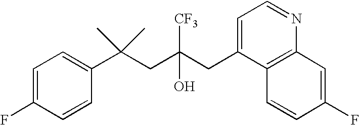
C1=CC(C(CC(CC2=CC=NC3=C2C=CC(F)=C3)([CF3])O)(C)C)=CC=C1F
